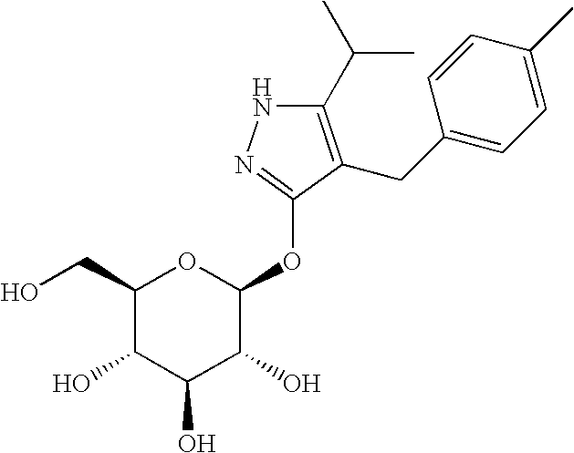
C1(C(C)C)=C(CC2=CC=C(C)C=C2)C(OC2OC(CO)C(O)C(O)C2O)=NN1
